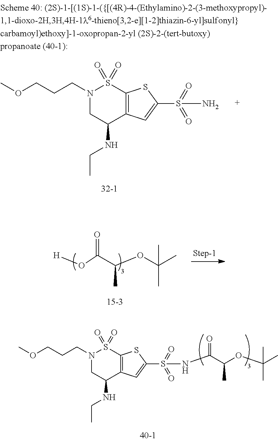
O(C(C(OC(C)(C)C)C)=O)[H].N1(CCCOC)CC(NCC)C2=C(S1(=O)=O)SC(S(=O)(=O)NC(C(OC(C)(C)C)C)=O)=C2.N1(CCCOC)CC(NCC)C2=C(S1(=O)=O)SC(S(=O)(=O)N)=C2
